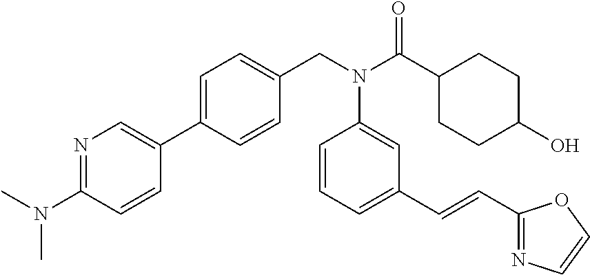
C1=C(C2=CN=C(N(C)C)C=C2)C=CC(CN(C(C2CCC(O)CC2)=O)C2=CC(C=CC3=NC=CO3)=CC=C2)=C1
